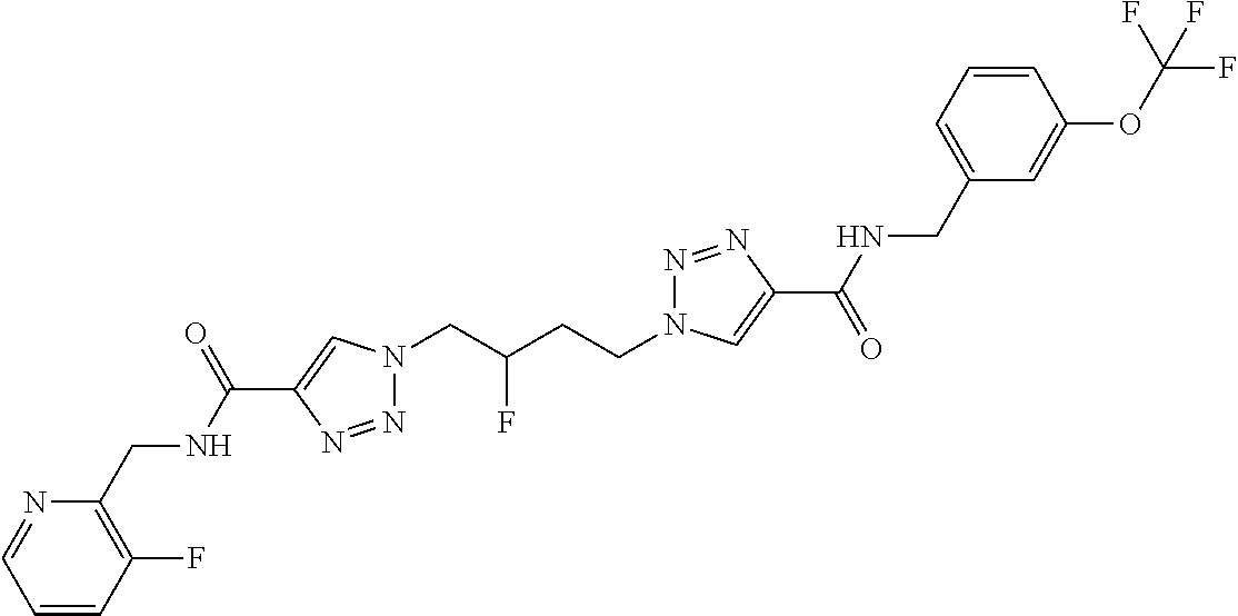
C1(C(NCC2=C(F)C=CC=N2)=O)=CN(CC(CCN2N=NC(C(=O)NCC3=CC=CC(OC(F)(F)F)=C3)=C2)F)N=N1
